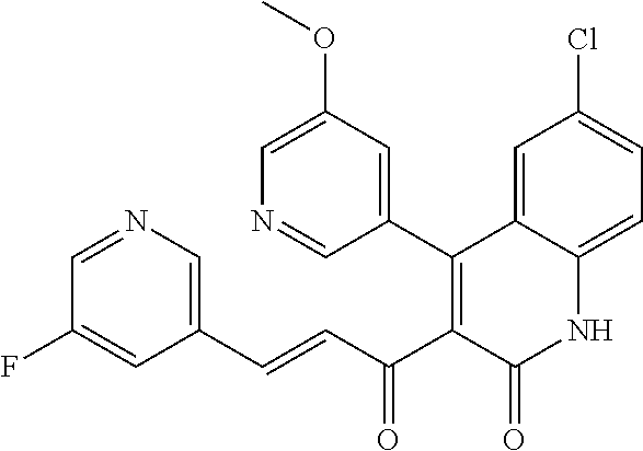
C1=NC=C(C=CC(C2=C(C3=CC(OC)=CN=C3)C3=CC(Cl)=CC=C3NC2=O)=O)C=C1F
